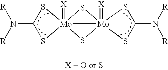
N(C1S[Mo]23(=[X])(S1)S[Mo]21(=[X])(S3)SC(N([R])[R])S1)([R])[R]
